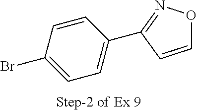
C1=CC(Br)=CC=C1C1=NOC=C1
